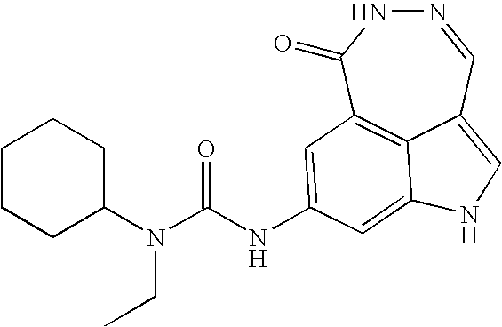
N1=CC2=CNC3=CC(NC(=O)N(C4CCCCC4)CC)=CC(=C23)C(=O)N1
